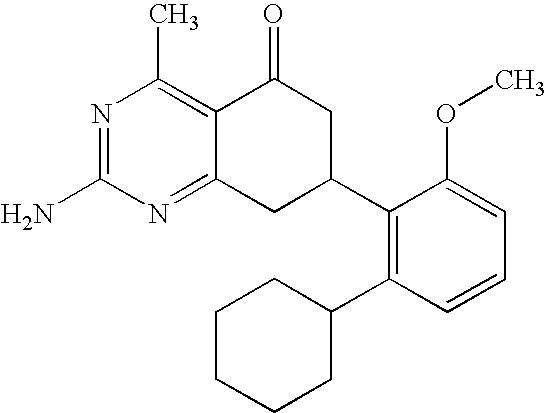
C12=NC(N)=NC(C)=C1C(=O)CC(C1=C(C3CCCCC3)C=CC=C1OC)C2
